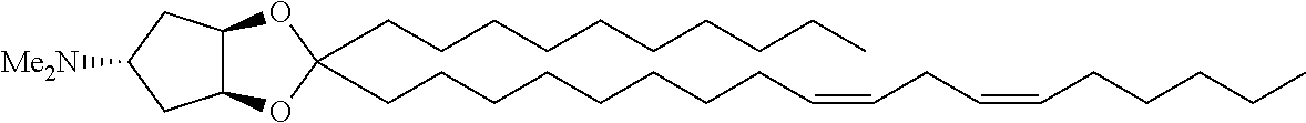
C12C(OC(CCCCCCCCC=CCC=CCCCCC)(CCCCCCCCCC)O1)CC([Me2N])C2
